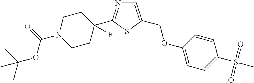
C(OC(=O)N1CCC(C2=NC=C(COC3=CC=C(S(C)(=O)=O)C=C3)S2)(F)CC1)(C)(C)C
